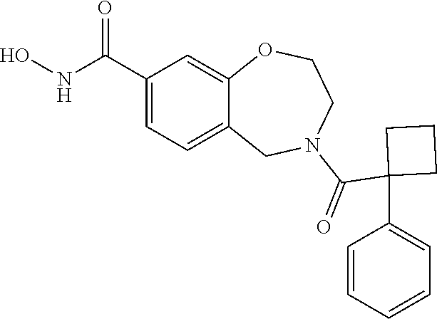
C1(C(NO)=O)=CC=C2C(=C1)OCCN(C(=O)C1(C3=CC=CC=C3)CCC1)C2
